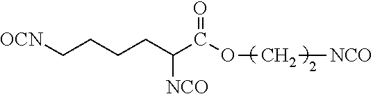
C(C(C(=O)OC[NCO])[NCO])CCC[OCN]
